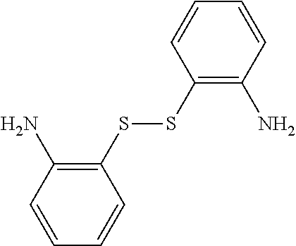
C1=CC=CC(SSC2=C(N)C=CC=C2)=C1N
